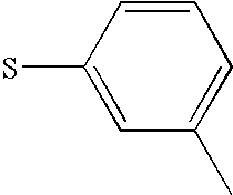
SC1=CC(C)=CC=C1
